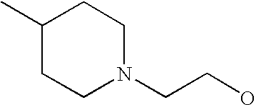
N1(CCO)CCC(C)CC1
